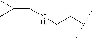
C(NCCC(C)C)C1CC1
